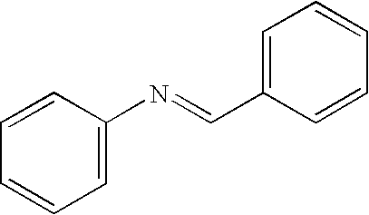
C1=CC(N=CC2=CC=CC=C2)=CC=C1
